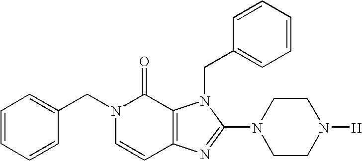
C1=CC=CC(CN2C=CC3=C(C2=O)N(CC2=CC=CC=C2)C(N2CCN([H])CC2)=N3)=C1
